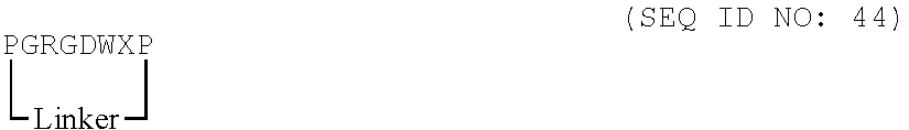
[PGRGDWXP]1C[Linker]C1
